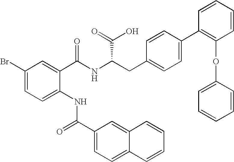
C1(Br)=CC=C(NC(C2=CC=C3C(=C2)C=CC=C3)=O)C(C(NC(CC2=CC=C(C3=C(OC4=CC=CC=C4)C=CC=C3)C=C2)C(=O)O)=O)=C1
